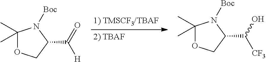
C1(C)(C)OCC(C([H])=O)N1[Boc].C1(C)(C)OCC(C([CF3])O)N1[Boc]
